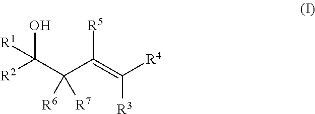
C(C(C(=C([R4])[R3])[R5])([R6])[R7])([R2])(O)[R1]
